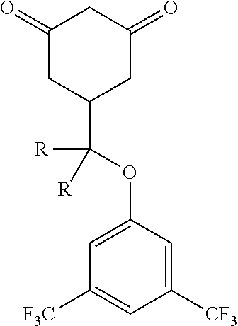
C1(=O)CC(C(OC2=CC([F3C])=CC([CF3])=C2)([R])[R])CC(=O)C1
